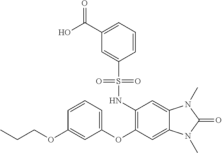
CCCOC1=CC(OC2=C(NS(C3=CC(C(O)=O)=CC=C3)(=O)=O)C=C3C(=C2)N(C)C(=O)N3C)=CC=C1
